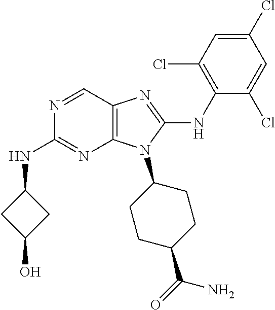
N1=CC2=C(N=C1NC1CC(O)C1)N(C1CCC(C(=O)N)CC1)C(NC1=C(Cl)C=C(Cl)C=C1Cl)=N2
